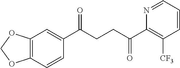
C1(C(CCC(C2=C([CF3])C=CC=N2)=O)=O)=CC2=C(C=C1)OCO2
